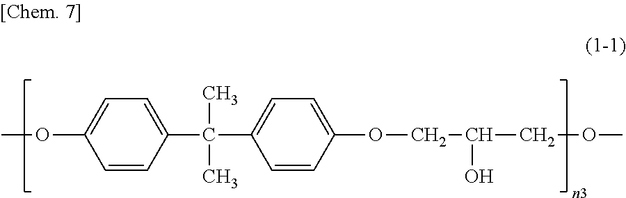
COC1=CC=C(C(C)(C)C2=CC=C(OCC(O)COC)C=C2)C=C1
